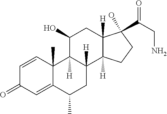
C1=CC2(C)C(=CC1=O)C(C)CC1([H])C2([H])C(O)CC2([H])C1([H])CCC2(C(=O)CN)O
